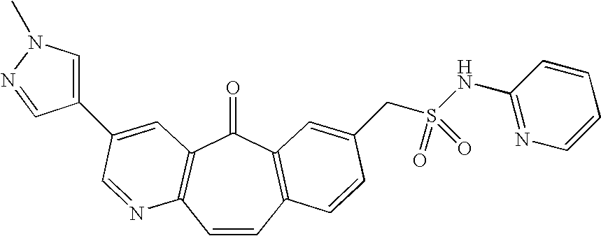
C1=CC2=C(C(=O)C3=C1N=CC(C1=CN(C)N=C1)=C3)C=C(CS(=O)(=O)NC1=NC=CC=C1)C=C2
